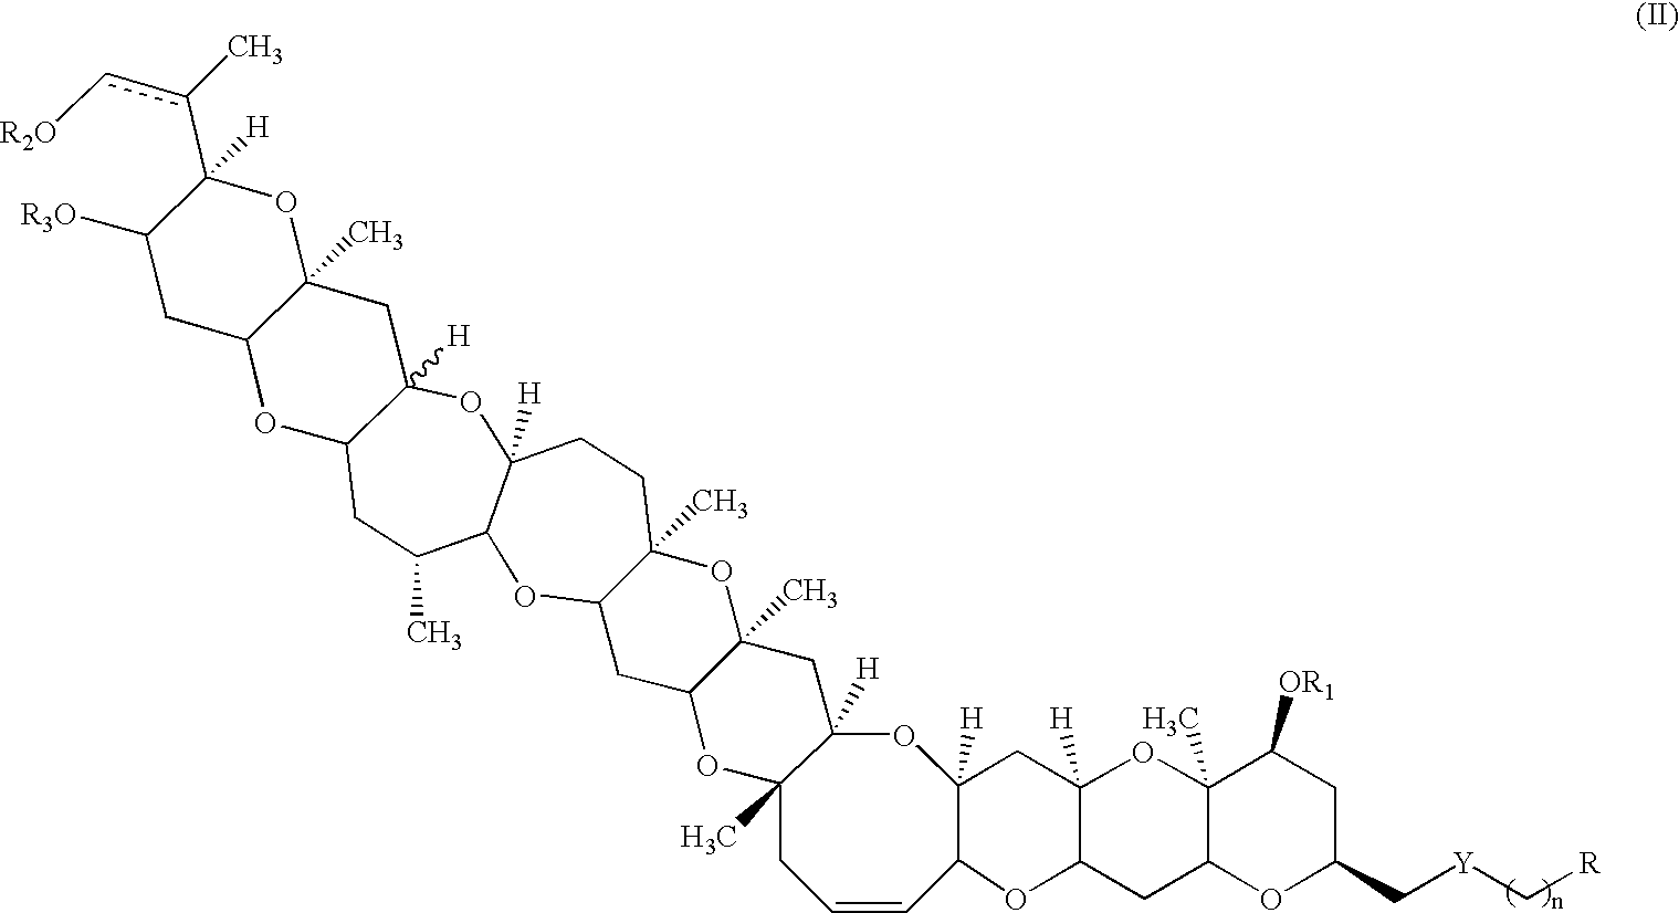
C12([H])OC3([H])CCC4(C)OC5(C)CC6([H])OC7([H])CC8([H])C(OC7C=CCC6(C)OC5CC4OC3C(C)CC1OC1C(C)(C2)OC(c(c[R2O])C)([H])C([R3O])C1)CC1C(C)(O8)C([OR1])CC(C[Y]C[R])O1
